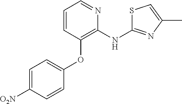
C1=C([O2N])C=CC(OC2=C(NC3=NC(C)=CS3)N=CC=C2)=C1
